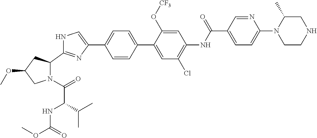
N1(C(=O)C(C(C)C)NC(OC)=O)C(C2=NC(C3=CC=C(C4=CC(Cl)=C(NC(C5=CC=C(N6CCNCC6C)N=C5)=O)C=C4O[CF3])C=C3)=CN2)CC(OC)C1
